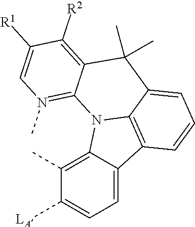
C1=C2C(=C(C)C([LA])=C1)N1C3=C2C=CC=C3C(C)(C)C2=C([R2])C([R1])=CN(C)=C12
